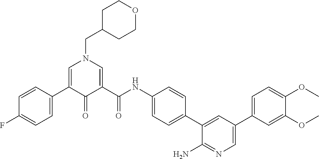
C1=C(C2=CC=C(F)C=C2)C(=O)C(C(NC2=CC=C(C3=CC(C4=CC=C(OC)C(OC)=C4)=CN=C3N)C=C2)=O)=CN1CC1CCOCC1
